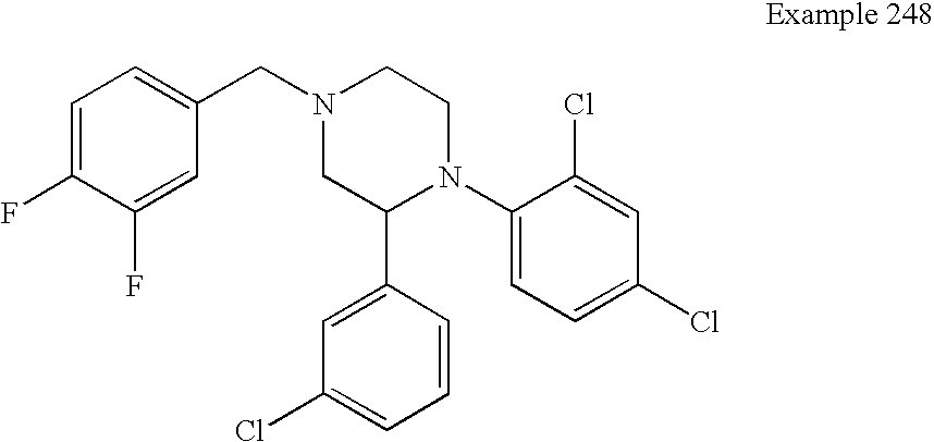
C1=C(F)C(F)=CC(CN2CC(C3=CC(Cl)=CC=C3)N(C3=CC=C(Cl)C=C3Cl)CC2)=C1
